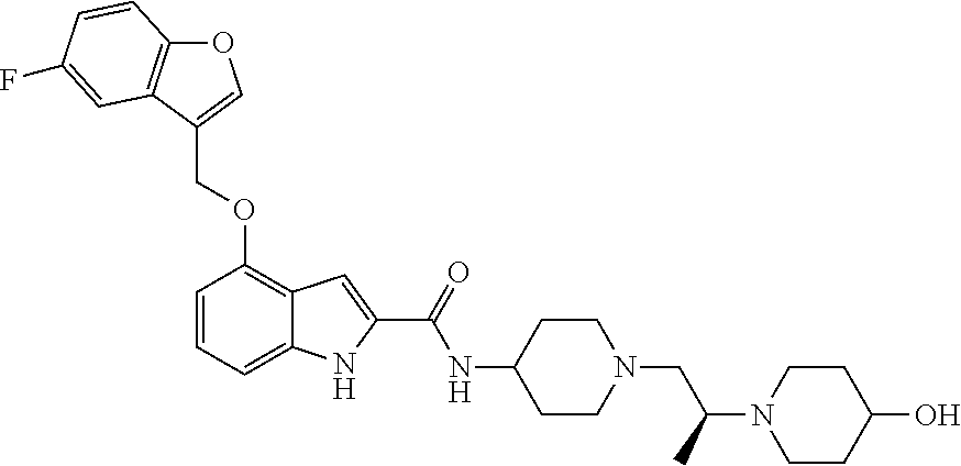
O1C2=C(C(COC3=C4C(=CC=C3)NC(C(=O)NC3CCN(CC(N5CCC(O)CC5)C)CC3)=C4)=C1)C=C(F)C=C2
